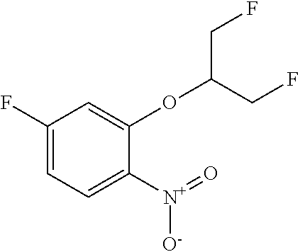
C1(F)=CC=C([N+](=O)[O-])C(OC(CF)CF)=C1
